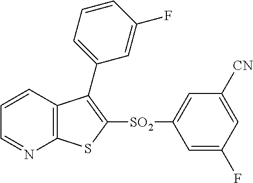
C1=CC2=C(N=C1)SC([SO2]C1=CC([CN])=CC(F)=C1)=C2C1=CC=CC(F)=C1
